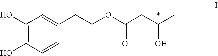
C1(O)=C(O)C=CC(CCOC(CC(C)O)=O)=C1
